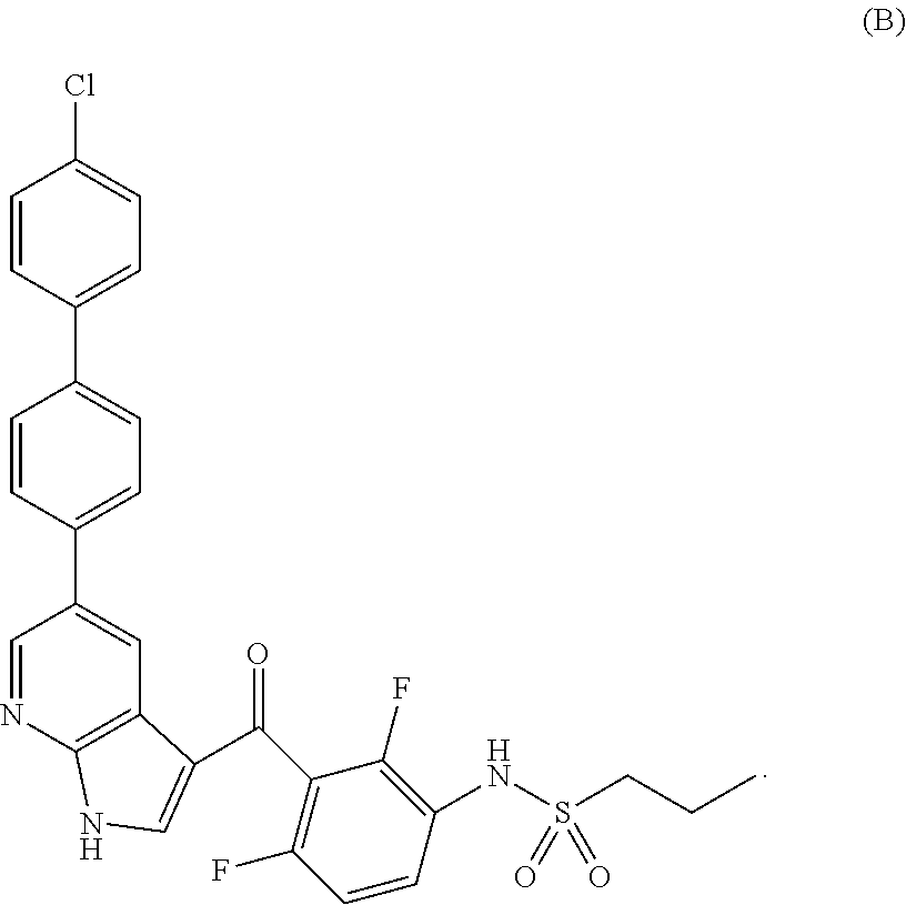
C1(C(=O)C2=CNC3=C2C=C(C2=CC=C(C4=CC=C(Cl)C=C4)C=C2)C=N3)=C(F)C=CC(NS(CCC)(=O)=O)=C1F
